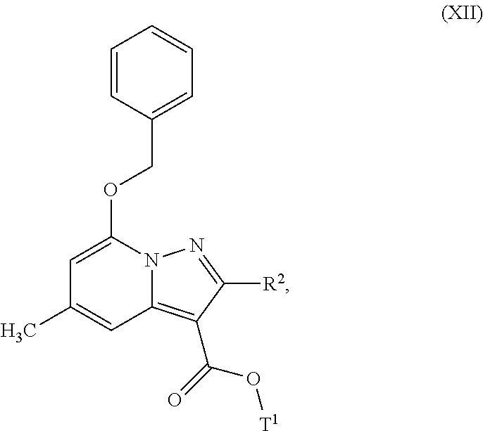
C1=CC(COC2=CC(C)=CC3=C(C(O[T1])=O)C([R2])=NN23)=CC=C1
